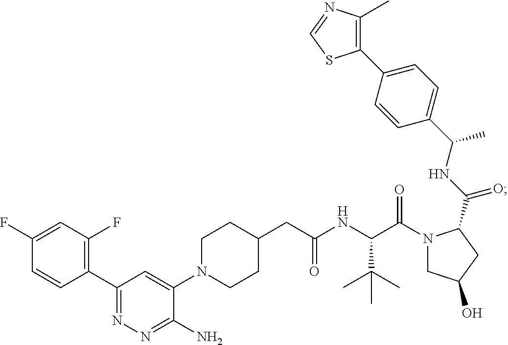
C1(CC(NC(C(N2CC(O)CC2C(NC(C2=CC=C(C3=C(C)N=CS3)C=C2)C)=O)=O)C(C)(C)C)=O)CCN(C2=CC(C3=C(F)C=C(F)C=C3)=NN=C2N)CC1
